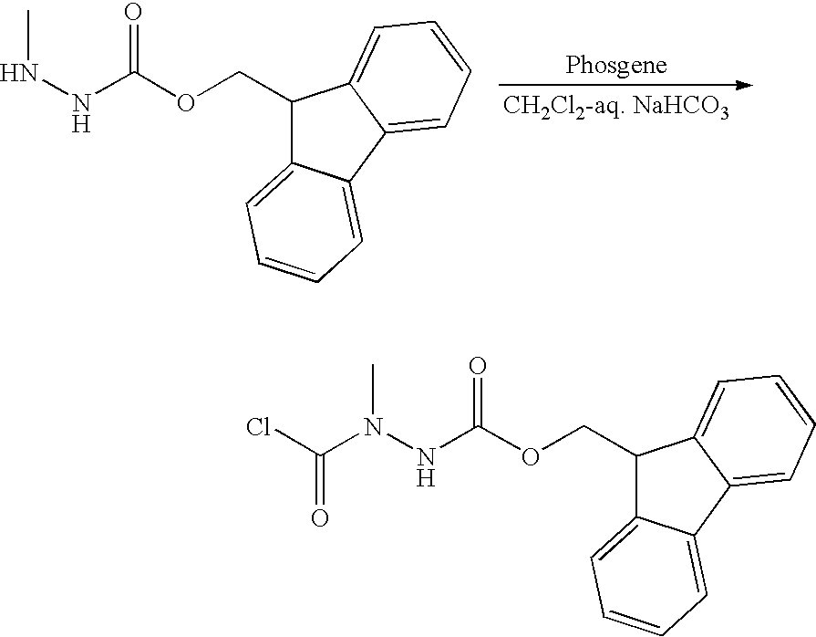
CNNC(OCC1C2=CC=CC=C2C2=CC=CC=C12)=O.CN(NC(OCC1C2=CC=CC=C2C2=CC=CC=C12)=O)C(Cl)=O
